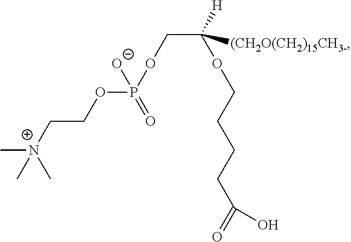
C(C([H])(OCCCCC(=O)O)[(CH2O(CH2)15CH3-])OP(OCC[N+](C)(C)C)(=O)[O-]
